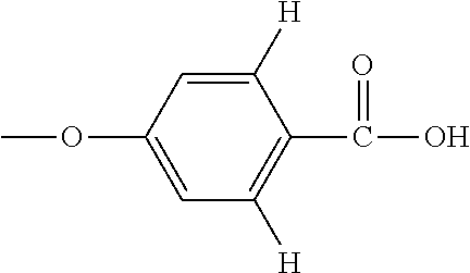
C1([H])=CC(OC)=CC([H])=C1C(=O)O
